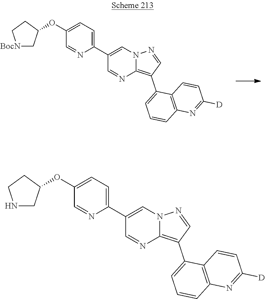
O(C1=CC=C(C2=CN3C(=C(C4=CC=CC5=C4C=CC([D])=N5)C=N3)N=C2)N=C1)C1C[BocN]CC1.O(C1=CC=C(C2=CN3C(=C(C4=CC=CC5=C4C=CC([D])=N5)C=N3)N=C2)N=C1)C1CNCC1
